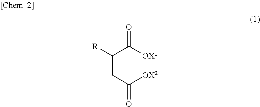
C(CC([OX2])=O)(C([OX1])=O)[R]
